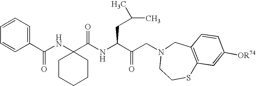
C1=CC=CC(C(NC2(C(NC(C(CN3CCSC4=C(C3)C=CC([OR74])=C4)=O)CC(C)C)=O)CCCCC2)=O)=C1
